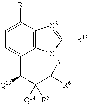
C12=C(C([R11])=CC=C1C(C([Q14])([R5])C([R6])[Y])[Q13])[X2]=C([R12])[X1]2
